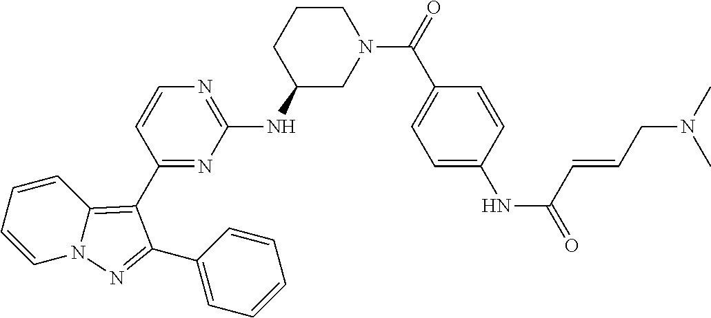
C1=CC=CC2=C(C3=NC(NC4CN(C(=O)C5=CC=C(NC(=O)C=CCN(C)C)C=C5)CCC4)=NC=C3)C(C3=CC=CC=C3)=NN12
